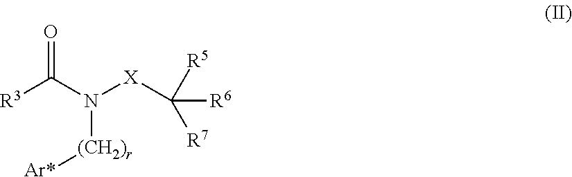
[R3]C(=O)N([X]C([R5])([R6])[R7])[(CH2)r][Ar*]
